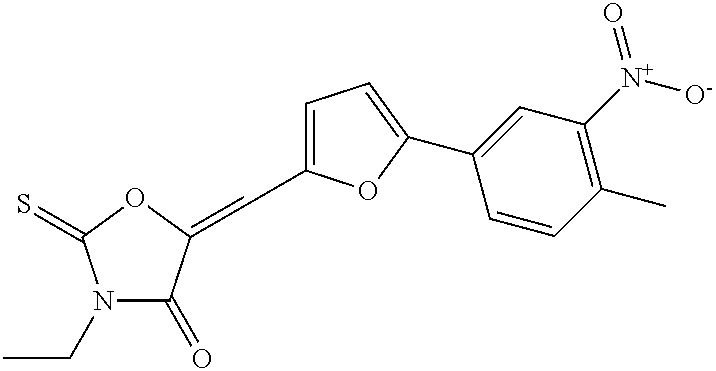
C1=C(C=C2C(=O)N(CC)C(=S)O2)OC(C2=CC([N+]([O-])=O)=C(C)C=C2)=C1
